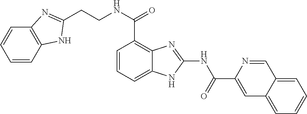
C1=CC=C2C(=C1C(=O)NCCC1=NC3=C(C=CC=C3)N1)N=C(NC(C1=CC3=CC=CC=C3C=N1)=O)N2
